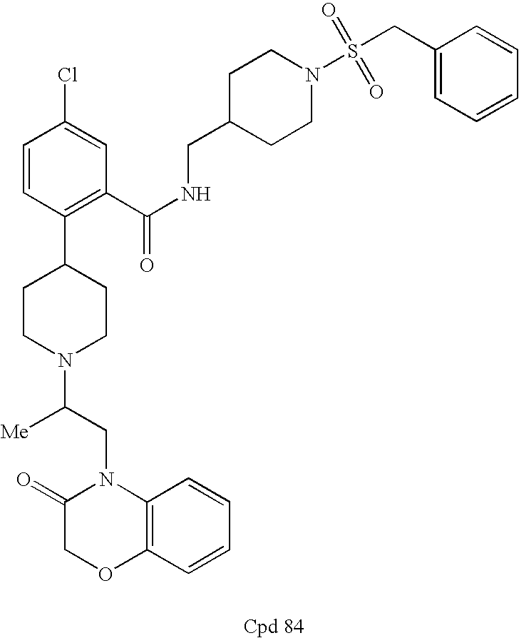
C1C(C2=C(C(NCC3CCN(S(=O)(CC4=CC=CC=C4)=O)CC3)=O)C=C(Cl)C=C2)CCN(C(CN2C(=O)COC3=C2C=CC=C3)[Me])C1
